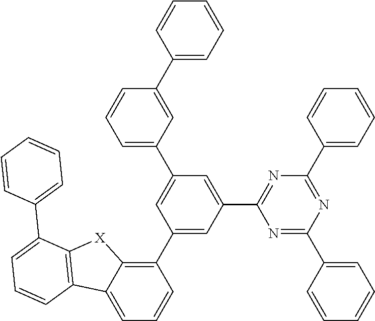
C1(C2=C3C(=CC=C2)C2=C([X]3)C(C3=CC=CC=C3)=CC=C2)=CC(C2=NC(C3=CC=CC=C3)=NC(C3=CC=CC=C3)=N2)=CC(C2=CC=CC(C3=CC=CC=C3)=C2)=C1
